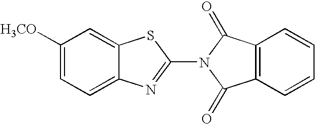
C1([H3CO])=CC=C2C(=C1)SC(N1C(=O)C3=C(C1=O)C=CC=C3)=N2
